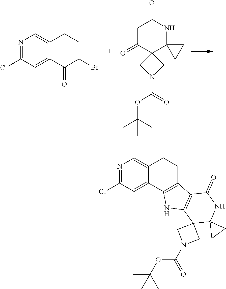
N1=C(Cl)C=C2C(=C1)CCC(Br)C2=O.C1C(=O)C2(C3(NC1=O)CC3)CN(C(=O)OC(C)(C)C)C2.N1=C(Cl)C=C2C(=C1)CCC1=C2NC2=C1C(=O)NC1(C23CN(C(=O)OC(C)(C)C)C3)CC1
